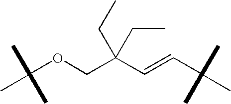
C(OCC(C=CC(C)(C)C)(CC)CC)(C)(C)C
